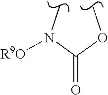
COC(N(C)[R9O])=O
